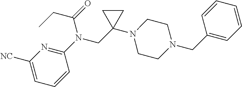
N1=C(N(CC2(N3CCN(CC4=CC=CC=C4)CC3)CC2)C(CC)=O)C=CC=C1[NC]
